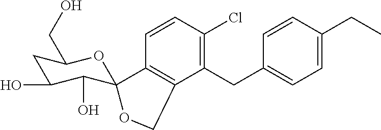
C1=CC(Cl)=C(CC2=CC=C(CC)C=C2)C2=C1C1(C(O)C(O)CC(CO)O1)OC2
